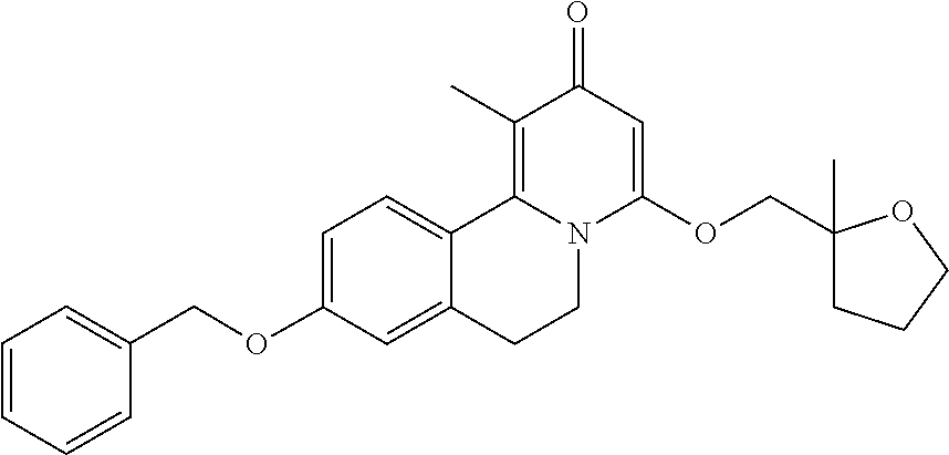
C1=C(OCC2=CC=CC=C2)C=C2C(=C1)C1=C(C)C(=O)C=C(OCC3(C)CCCO3)N1CC2
